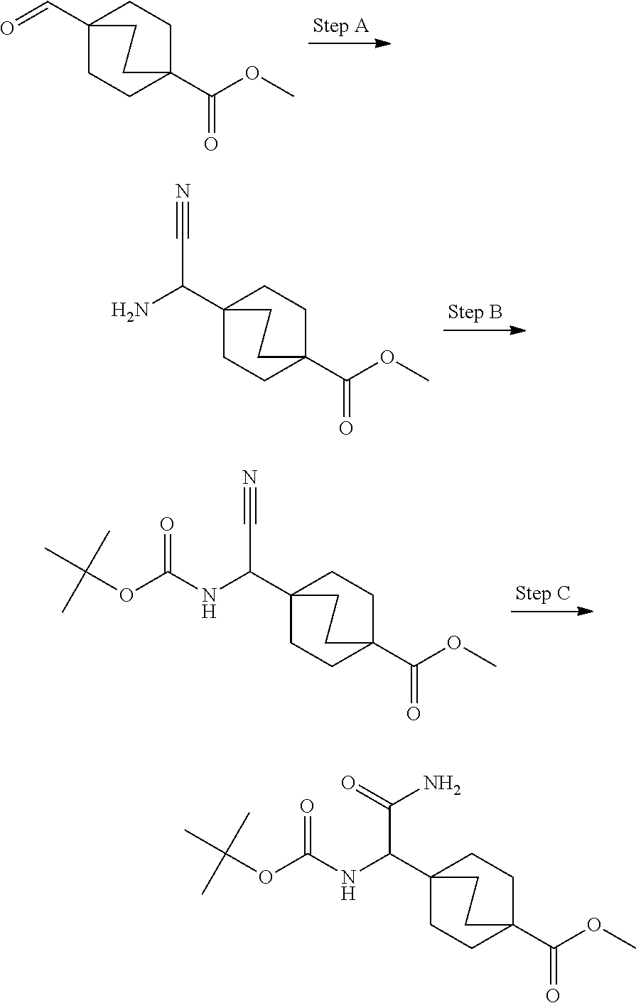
C(C12CCC(C(=O)OC)(CC1)CC2)=O.C(C(C12CCC(C(=O)OC)(CC1)CC2)N)#N.C(C(C12CCC(C(=O)OC)(CC1)CC2)NC(=O)OC(C)(C)C)#N.C(C(C12CCC(C(=O)OC)(CC1)CC2)NC(=O)OC(C)(C)C)(N)=O
